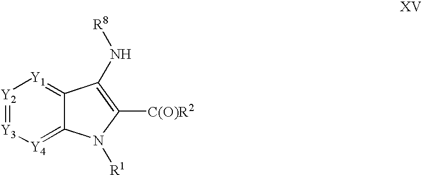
[Y4]1=C2C(=[Y1][Y2]=[Y3]1)C(N[R8])=C([C(O)R2])N2[R1]
